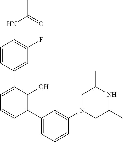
C1(NC(C)=O)=C(F)C=C(C2=CC=CC(C3=CC=CC(N4CC(C)NC(C)C4)=C3)=C2O)C=C1
